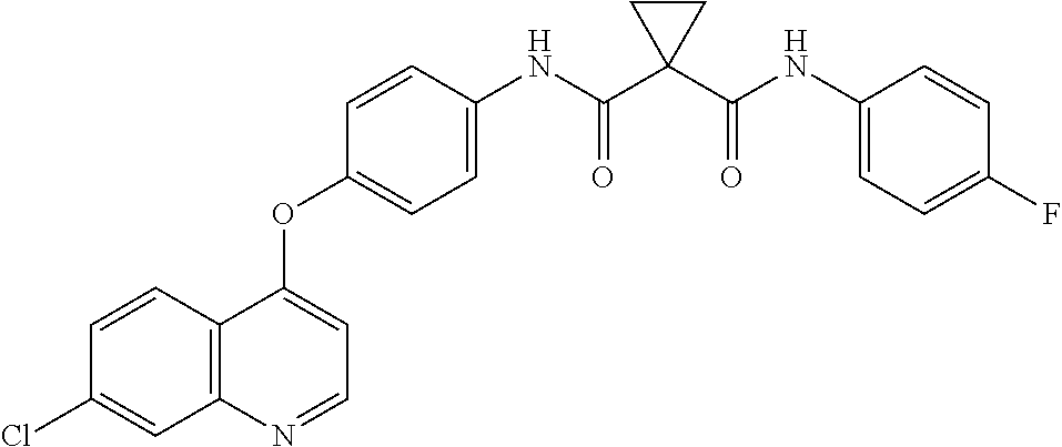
C1=CC(Cl)=CC2=C1C(OC1=CC=C(NC(C3(C(NC4=CC=C(F)C=C4)=O)CC3)=O)C=C1)=CC=N2
